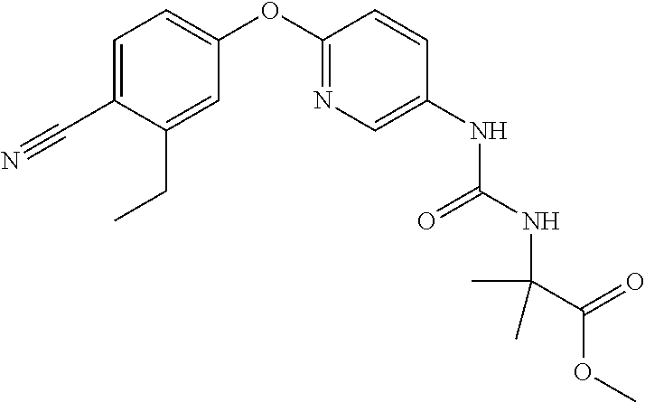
C1=C(C#N)C(CC)=CC(OC2=NC=C(NC(NC(C)(C(OC)=O)C)=O)C=C2)=C1
